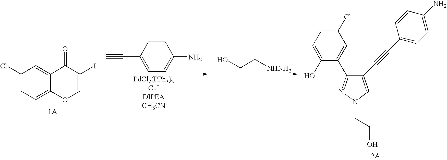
C1(Cl)=CC=C2C(=C1)C(=O)C(I)=CO2.C1=C(C#C)C=CC(N)=C1.C(C[NHNH2])O.C1(C#CC2=CC=C(N)C=C2)=CN(CCO)N=C1C1=CC(Cl)=CC=C1O
